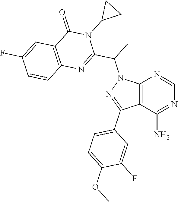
C12=C(C(N)=NC=N1)C(C1=CC=C(OC)C(F)=C1)=NN2C(C1=NC2=C(C(=O)N1C1CC1)C=C(F)C=C2)C
